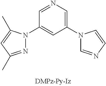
N1=C(C)C=C(C)N1C1=CC(N2C=NC=C2)=CN=C1
